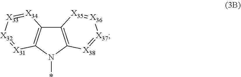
C12=C(N(*)C3=C1[X34]=[X33][X32]=[X31]3)[X38]=[X37][X36]=[X35]2
